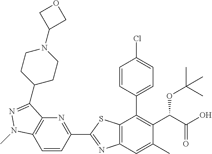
C1=CC(C2=NC3=C(S2)C(C2=CC=C(Cl)C=C2)=C(C(C(O)=O)OC(C)(C)C)C(C)=C3)=NC2=C1N(C)N=C2C1CCN(C2COC2)CC1
